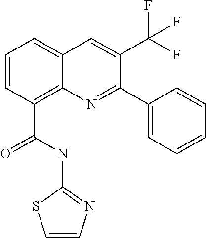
C1=CC(C(NC2=NC=CS2)=O)=C2C(=C1)C=C(C(F)(F)F)C(C1=CC=CC=C1)=N2
